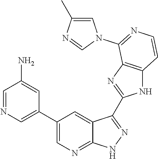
C1=NC=C(C2=CN=C3C(=C2)C(C2=NC4=C(N2)C=CN=C4N2C=C(C)N=C2)=NN3)C=C1N
